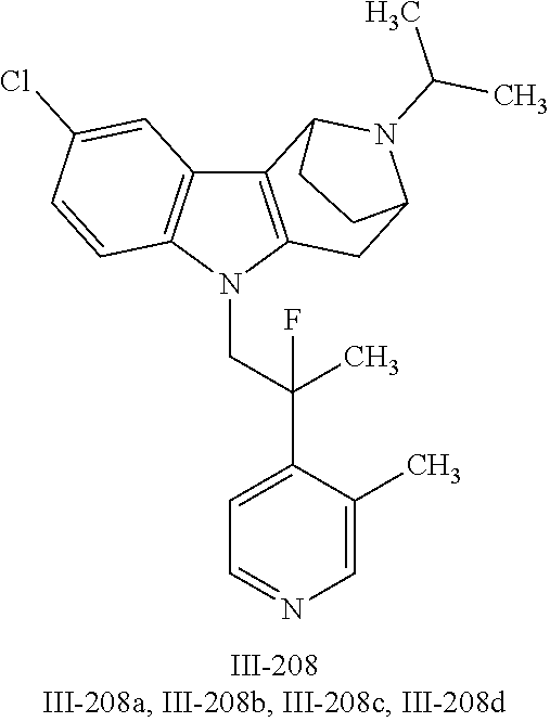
N1(CC(C2=CC=NC=C2C)(C)F)C2=C(C3=C1C=CC(Cl)=C3)C1N(C(C)C)C(C2)CC1
